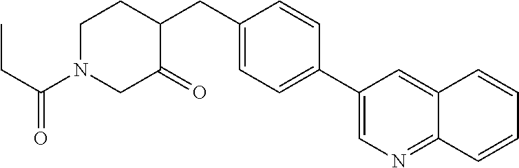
C1(C2=CC=C(CC3CCN(C(CC)=O)CC3=O)C=C2)=CN=C2C(=C1)C=CC=C2
